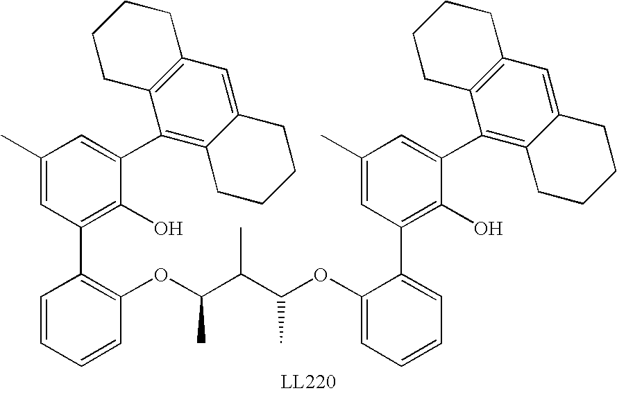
C1(C2=C3C(=CC4=C2CCCC4)CCCC3)=CC(C)=CC(C2=C(OC(C(C(C)OC3=CC=CC=C3C3=C(O)C(C4=C5C(=CC6=C4CCCC6)CCCC5)=CC(C)=C3)C)C)C=CC=C2)=C1O
